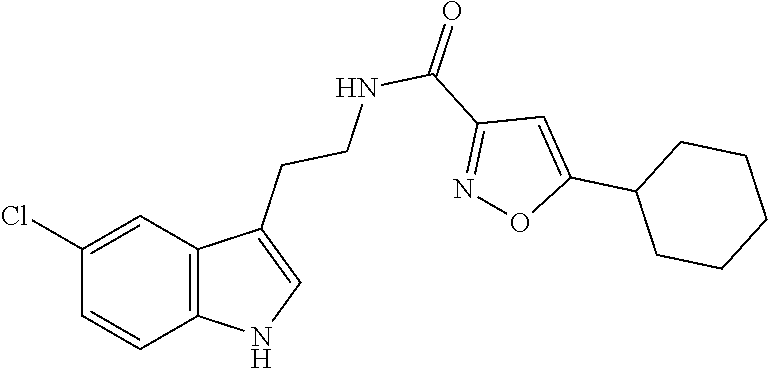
C1(Cl)=CC2=C(C=C1)NC=C2CCNC(C1=NOC(C2CCCCC2)=C1)=O
